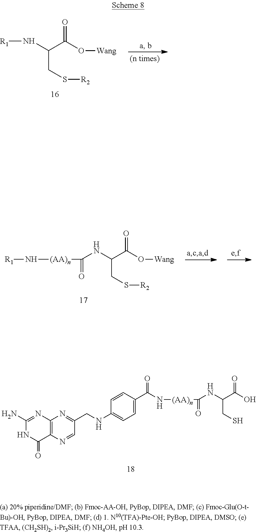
N(C(C(O[Wang])=O)CS[R2])[R1].N([(AA)n]C(NC(C(O[Wang])=O)CS[R2])=O)[R1].C1=C(C(N[(AA)n]C(NC(C(O)=O)CS)=O)=O)C=CC(NCC2=NC3=C(N=C2)C(=O)NC(N)=N3)=C1
